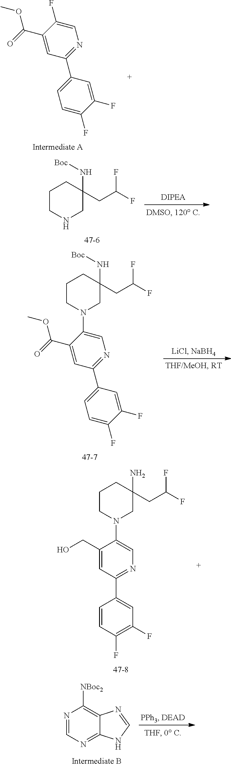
N1=C(C2=CC=C(F)C(F)=C2)C=C(C(=O)OC)C(F)=C1.C1CNCC(N[Boc])(CC(F)F)C1.N1=C(C2=CC=C(F)C(F)=C2)C=C(C(=O)OC)C(N2CCCC(N[Boc])(CC(F)F)C2)=C1.N1=CN=C2C(=C1[NBoc2])N=CN2.C1(N2CCCC(N)(CC(F)F)C2)=CN=C(C2=CC(F)=C(F)C=C2)C=C1CO
